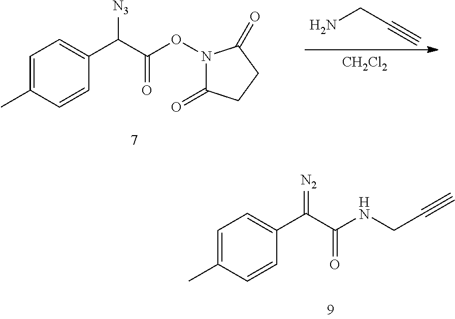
C1=C(C)C=CC(C(C(NCC#C)=O)=[N2])=C1.C1=C(C)C=CC(C(C(ON2C(=O)CCC2=O)=O)[N3])=C1.NCC#C.[CH2Cl2]
